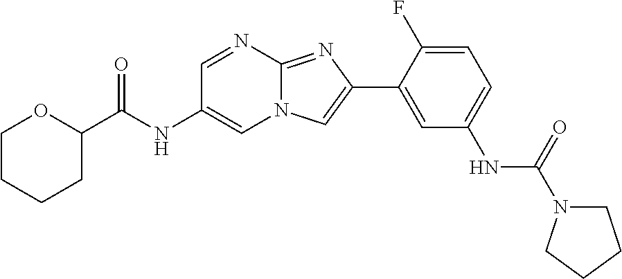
C1=NC2=NC(C3=CC(NC(=O)N4CCCC4)=CC=C3F)=CN2C=C1NC(=O)C1OCCCC1
